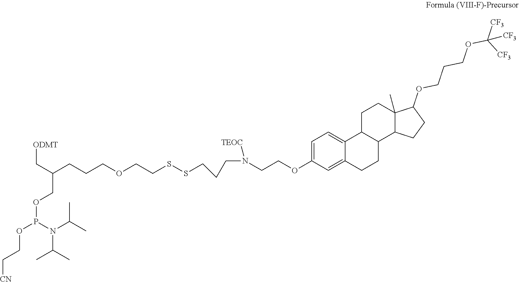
C1(OCCN(CCCSSCCOCCCC(C[ODMT])COP(OCC[CN])N(C(C)C)C(C)C)[TEOC])=CC=C2C(=C1)CCC1C2CCC2(C)C1CCC2OCCCOC([CF3])([CF3])[CF3]
